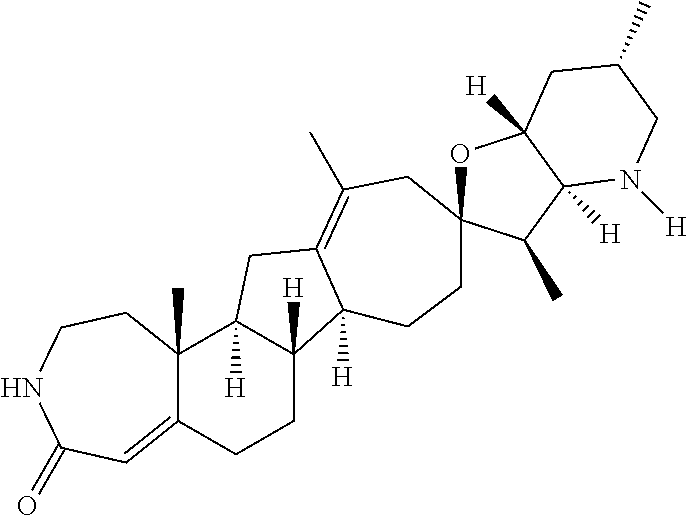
C12=CC(=O)NCCC1(C)C1([H])C([H])(CC2)C2([H])C(=C(C)CC3(CC2)OC2([H])C([H])(C3C)N([H])CC(C)C2)C1
